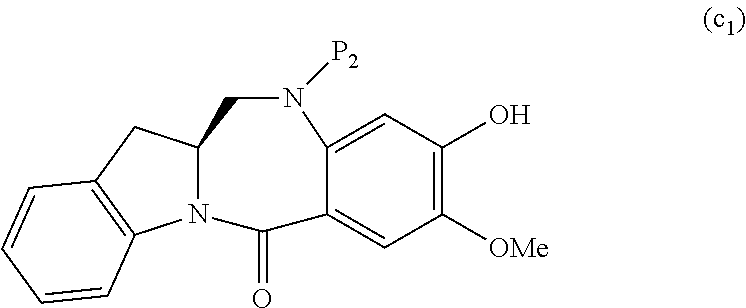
C1(O)=C([OMe])C=C2C(=C1)N([P2])CC1N(C2=O)C2=C(C1)C=CC=C2
